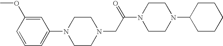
C1=C(OC)C=CC=C1N1CCN(CC(N2CCN(C3CCCCC3)CC2)=O)CC1
